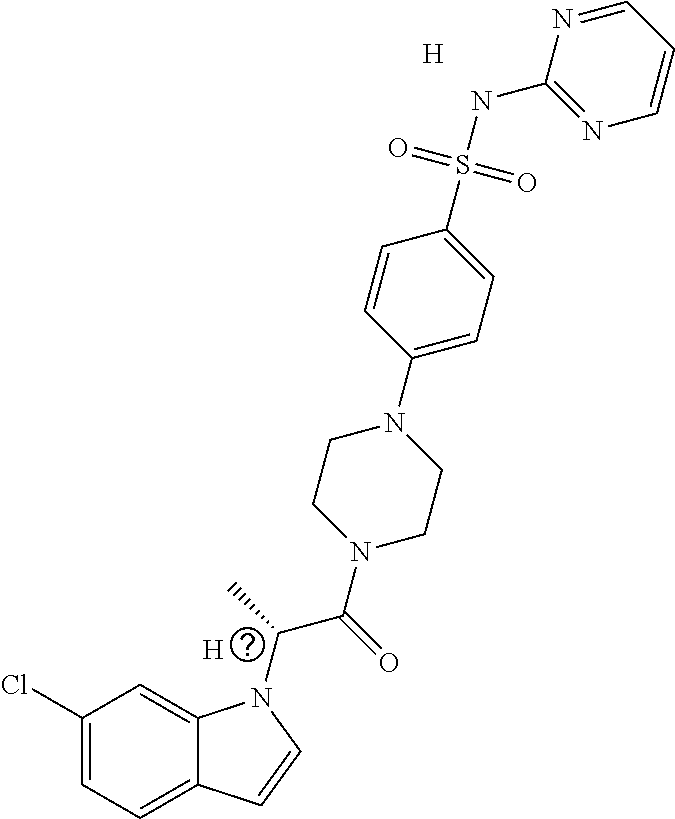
C1(Cl)=CC=C2C(=C1)N(C(C)C(=O)N1CCN(C3=CC=C(S(NC4=NC=CC=N4)(=O)=O)C=C3)CC1)C=C2.[H].[H]
